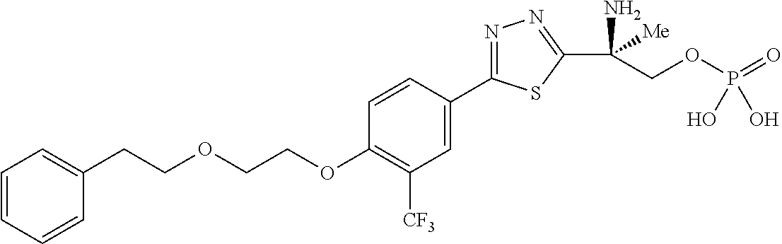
C1(CCOCCOC2=C([CF3])C=C(C3=NN=C(C(N)([Me])COP(O)(=O)O)S3)C=C2)=CC=CC=C1
